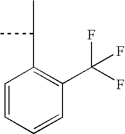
C1=CC=CC(C(F)(F)F)=C1C(C)C
